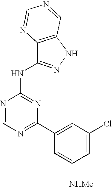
N1=C(C2=CC(Cl)=CC([NHMe])=C2)N=C(NC2=NNC3=C2N=CN=C3)N=C1
